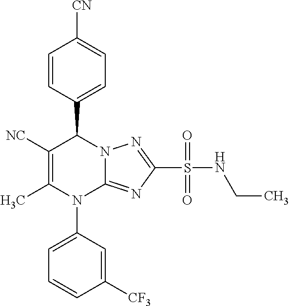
C1=CC(C2C([NC])=C(C)N(C3=CC=CC([CF3])=C3)C3=NC(S(NCC)(=O)=O)=NN23)=CC=C1[CN]
